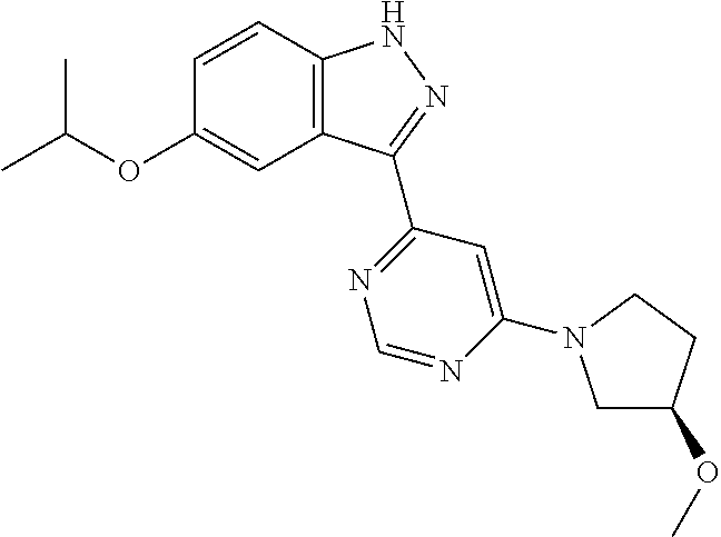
O(C1=CC2=C(C=C1)NN=C2C1=NC=NC(N2CC(OC)CC2)=C1)C(C)C
